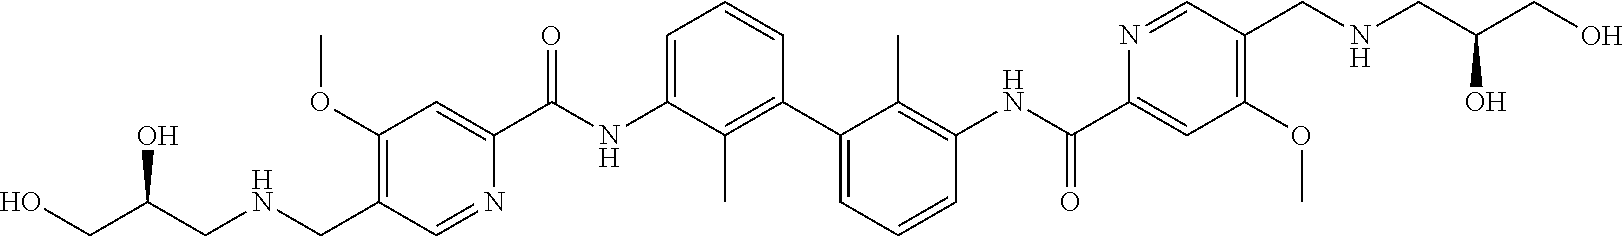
C1(OC)=C(CNCC(CO)O)C=NC(C(NC2=CC=CC(C3=CC=CC(NC(C4=CC(OC)=C(CNCC(CO)O)C=N4)=O)=C3C)=C2C)=O)=C1
